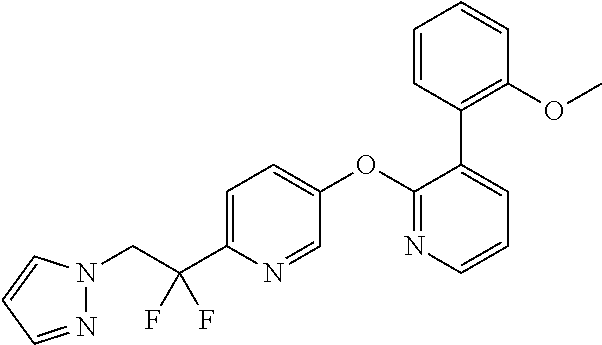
C1=C(C(CN2N=CC=C2)(F)F)N=CC(OC2=NC=CC=C2C2=C(OC)C=CC=C2)=C1
